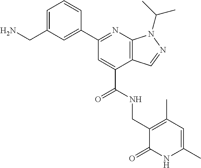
C1(CN)=CC=CC(C2=NC3=C(C(C(NCC4=C(C)C=C(C)NC4=O)=O)=C2)C=NN3C(C)C)=C1
